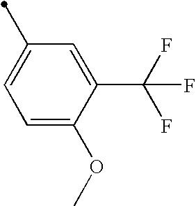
C1(C)=CC=C(OC)C(C(F)(F)F)=C1
